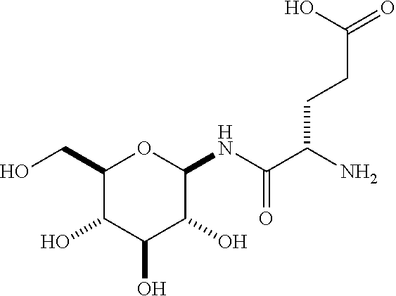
C1(CO)C(O)C(O)C(O)C(NC(C(N)CCC(=O)O)=O)O1
